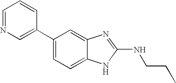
C1(C2=CN=CC=C2)=CC=C2C(=C1)N=C(NCCC)N2
